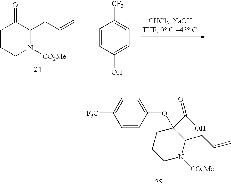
C1CCN([CO2Me])C(CC=C)C1=O.C1=CC(O)=CC=C1[CF3].C1=C([F3C])C=CC(OC2(C(=O)O)CCCN([CO2Me])C2CC=C)=C1
